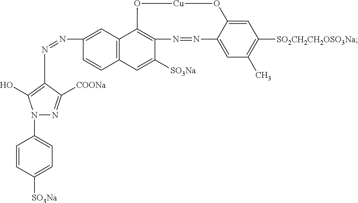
C1=CC([SO3Na])=CC=C1N1N=C([COONa])C(N=NC2=CC3=C(C=C2)C=C([SO3Na])C2=C3O[Cu]OC3=CC([SO2CH2CH2OSO3Na])=C(C)C=C3N=N2)=C1O
